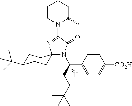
C1CN(C2=NC3(N(C(CCC(C)(C)C)(C4=CC=C([CO2H])C=C4)[H])C2=O)CCC(C(C)(C)C)CC3)C(C)CC1
